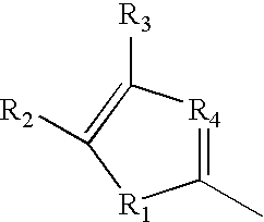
C1(C)=[R4]C([R3])=C([R2])[R1]1
